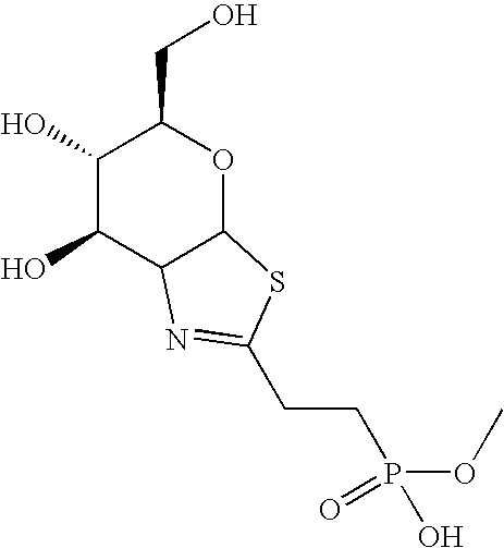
C1(O)C(O)C2C(OC1CO)SC(CCP(OC)(O)=O)=N2
